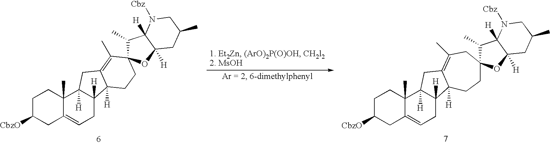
C1C([CbzO])CC2=CCC3([H])C([H])(C2(C)C1)CC1=C(C)CC2(C(C)C4([H])C([H])(O2)CC(C)CN4[Cbz])CCC31[H].C1C([CbzO])CC2=CCC3([H])C([H])(C2(C)C1)CC1=C(C)C2(C(C)C4([H])C([H])(O2)CC(C)CN4[Cbz])CCC31[H]
